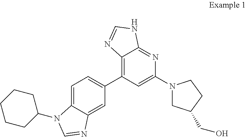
C12=C(C3=CC=C4C(=C3)N=CN4C3CCCCC3)C=C(N3CC(CO)CC3)N=C1NC=N2
